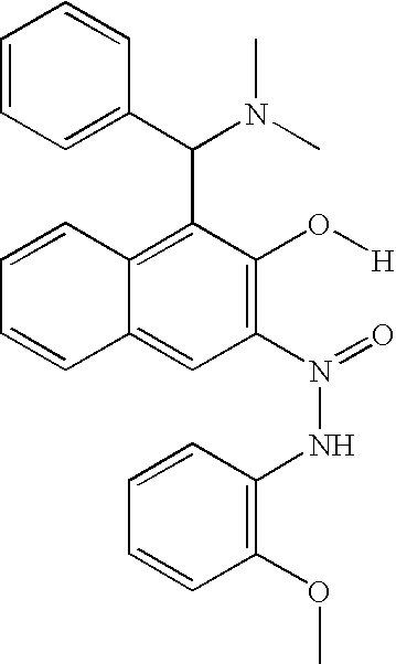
C1=CC2=CC(N(=O)NC3=C(OC)C=CC=C3)=C(O[H])C(C(C3=CC=CC=C3)N(C)C)=C2C=C1
